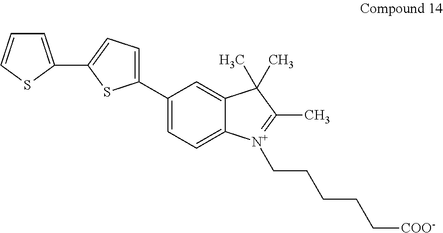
C1(C2=CC=C3C(=C2)C(C)(C)C(C)=[N+]3CCCCC[COO-])=CC=C(C2=CC=CS2)S1
